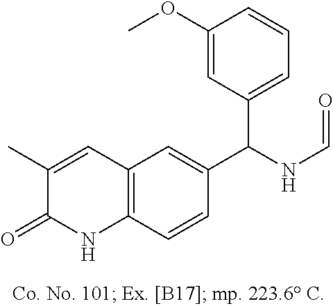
C1(C)=CC2=C(C=CC(C(NC=O)C3=CC=CC(OC)=C3)=C2)NC1=O
